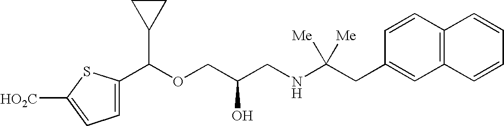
C1(C(OCC(CNC(CC2=CC3=C(C=C2)C=CC=C3)([Me])[Me])O)C2CC2)=CC=C([HO2C])S1
